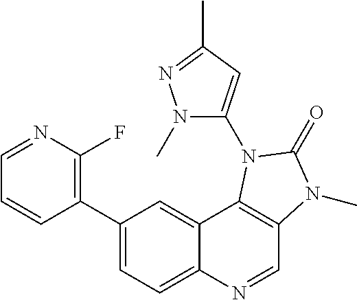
C1=CC(C2=CC=C3C(=C2)C2=C(C=N3)N(C)C(=O)N2C2=CC(C)=NN2C)=C(F)N=C1
